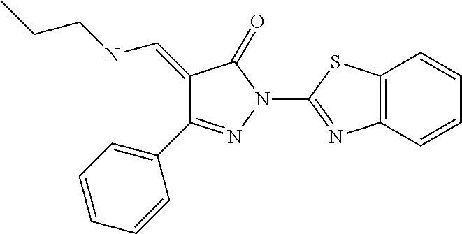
C1(=CNCCC)C(C2=CC=CC=C2)=NN(C2=NC3=C(S2)C=CC=C3)C1=O
